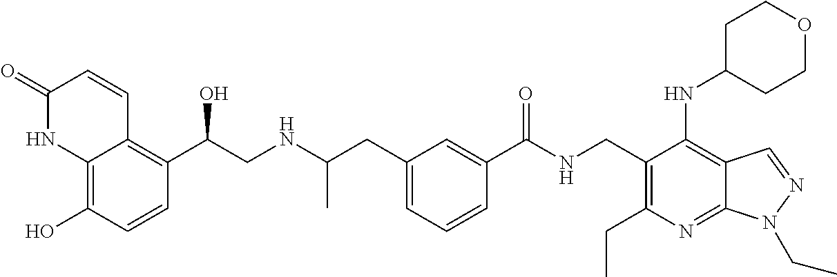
C12=C(O)C=CC(C(CNC(CC3=CC=CC(C(NCC4=C(CC)N=C5C(=C4NC4CCOCC4)C=NN5CC)=O)=C3)C)O)=C1C=CC(=O)N2
